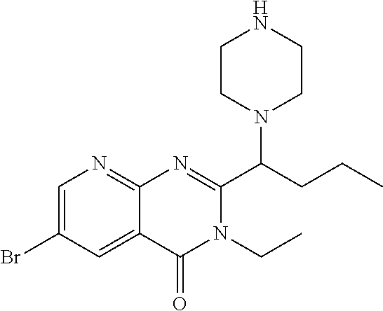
C1CN(C(CCC)C2=NC3=NC=C(Br)C=C3C(=O)N2CC)CCN1
